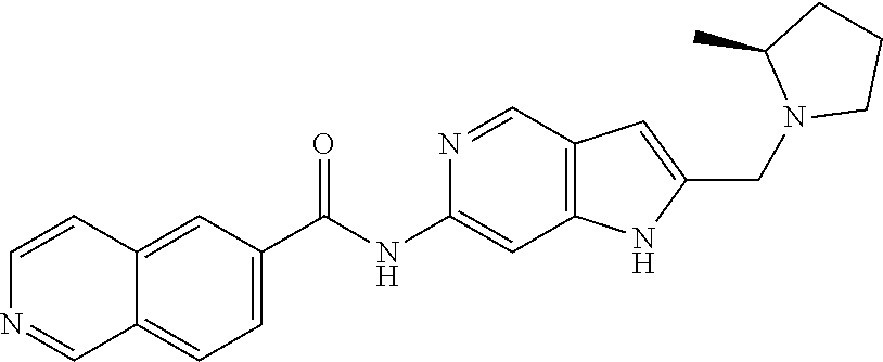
C1CN(CC2=CC3=C(N2)C=C(NC(C2=CC=C4C(=C2)C=CN=C4)=O)N=C3)C(C)C1
